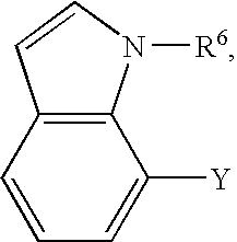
C12=C(C=CC=C1[Y])C=CN2[R6]
